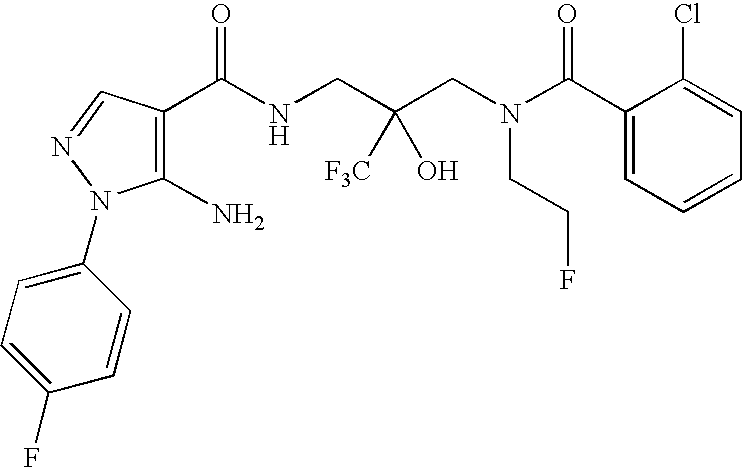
C1(C(NCC(CN(C(C2=CC=CC=C2Cl)=O)CCF)([F3C])O)=O)=C(N)N(C2=CC=C(F)C=C2)N=C1
